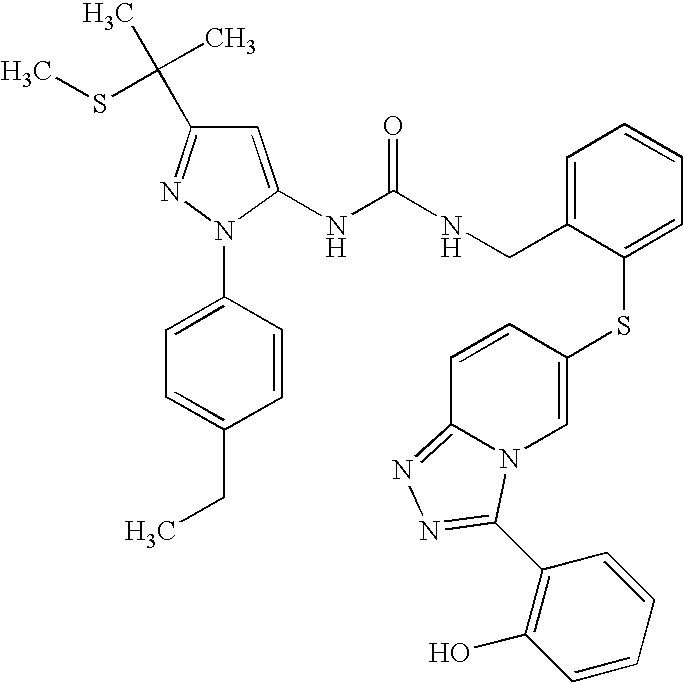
C1=C(NC(NCC2=CC=CC=C2SC2=CN3C(=NN=C3C3=C(O)C=CC=C3)C=C2)=O)N(C2=CC=C(CC)C=C2)N=C1C(C)(C)SC
